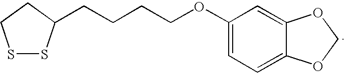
S1SC(CCCCOC2=CC=C3C(=C2)OCO3)CC1
